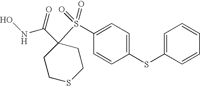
C1CSCCC1(C(=O)NO)S(C1=CC=C(SC2=CC=CC=C2)C=C1)(=O)=O
